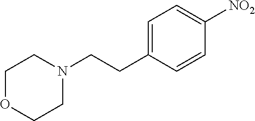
C1=C(CCN2CCOCC2)C=CC([NO2])=C1
